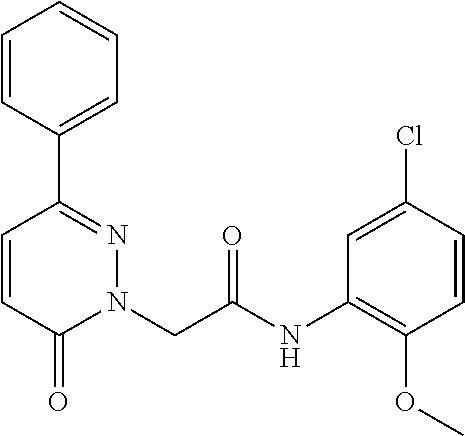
C1=CC(C2=NN(CC(NC3=C(OC)C=CC(Cl)=C3)=O)C(=O)C=C2)=CC=C1
